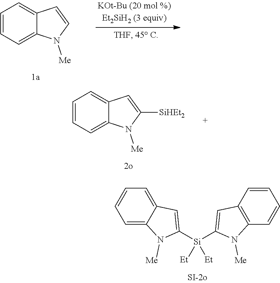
C1=CC=C2C(=C1)C=CN2[Me].C1=CC=C2C(=C1)C=C([SiHEt2])N2[Me].C1=C2C(=CC=C1)C=C([Si](C1=CC3=C(N1[Me])C=CC=C3)([Et])[Et])N2[Me]
